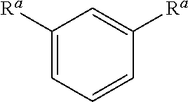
C1([Ra])=CC=CC([Ra])=C1
